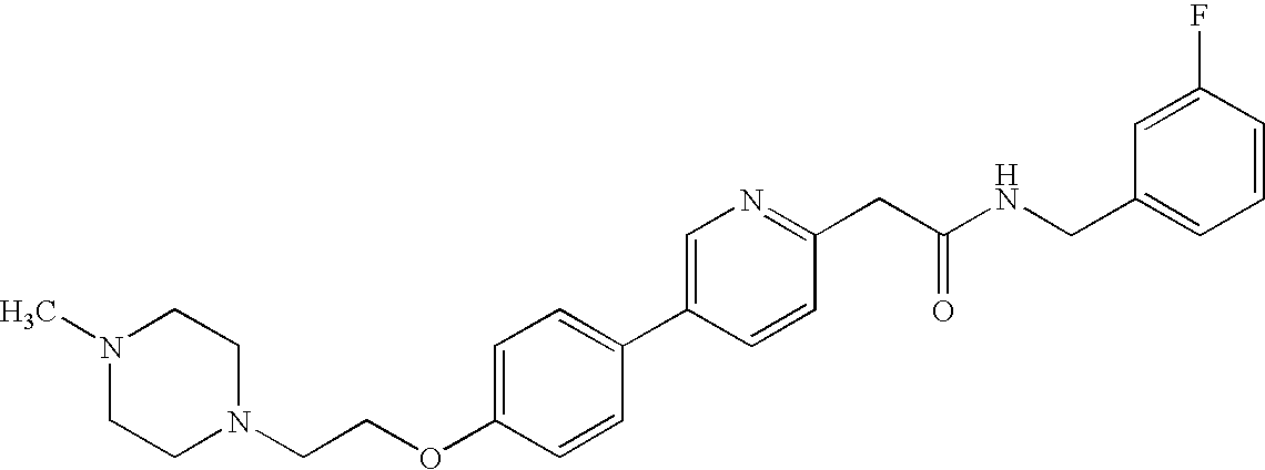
O(C1=CC=C(C2=CN=C(CC(NCC3=CC=CC(F)=C3)=O)C=C2)C=C1)CCN1CCN(C)CC1
